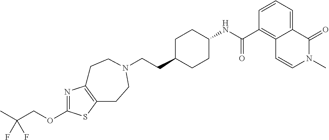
N1=C(OCC(C)(F)F)SC2=C1CCN(CCC1CCC(NC(C3=C4C(=CC=C3)C(=O)N(C)C=C4)=O)CC1)CC2
